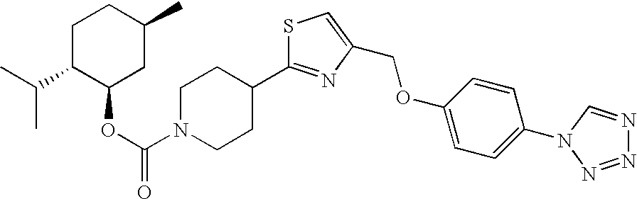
C1C(C(C)C)C(OC(N2CCC(C3=NC(COC4=CC=C(N5C=NN=N5)C=C4)=CS3)CC2)=O)CC(C)C1
